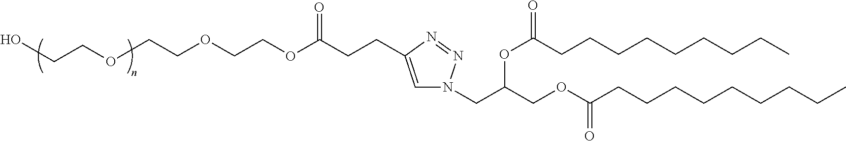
C1=C(CCC(OCCOCCOCCO)=O)N=NN1CC(COC(CCCCCCCCC)=O)OC(CCCCCCCCC)=O
